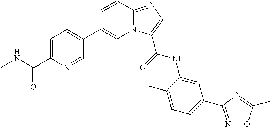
C1=CC2=NC=C(C(NC3=CC(C4=NOC(C)=N4)=CC=C3C)=O)N2C=C1C1=CC=C(C(NC)=O)N=C1
